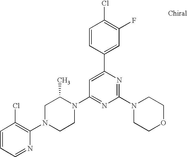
C1=CC=NC(N2CCN(C3=NC(N4CCOCC4)=NC(C4=CC(F)=C(Cl)C=C4)=C3)C(C)C2)=C1Cl
